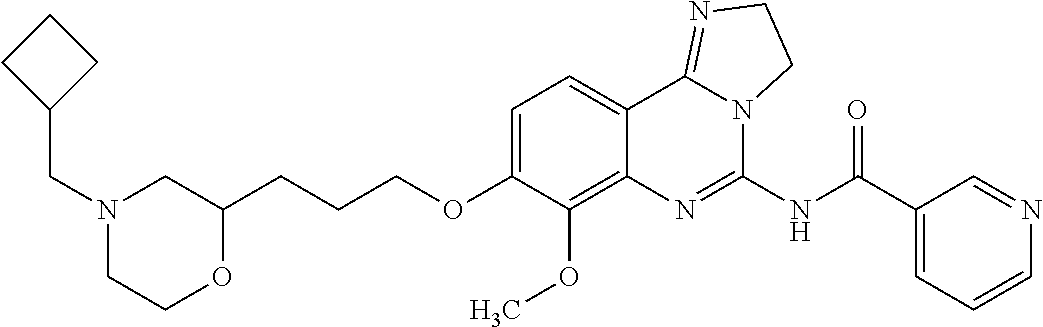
N1(CC2CCC2)CCOC(CCCOC2=CC=C3C(=C2OC)N=C(NC(C2=CC=CN=C2)=O)N2C3=NCC2)C1
